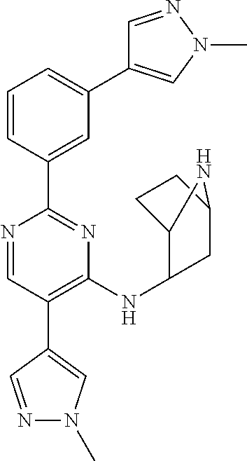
N1=CC(C2=CN(C)N=C2)=C(NC2C3CCC(C2)N3)N=C1C1=CC(C2=CN(C)N=C2)=CC=C1
